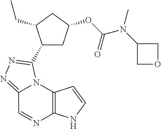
C12=NN=C(C3CC(OC(N(C4COC4)C)=O)CC3CC)N1C1=C(N=C2)NC=C1
